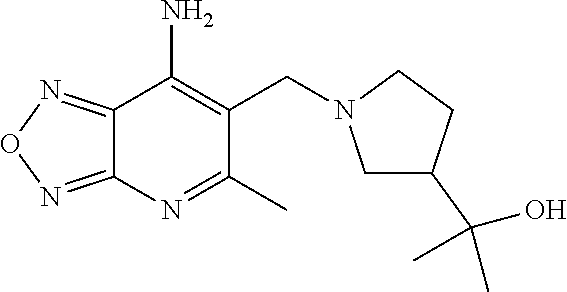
C(C1=C(N)C2=NON=C2N=C1C)N1CC(C(C)(O)C)CC1
